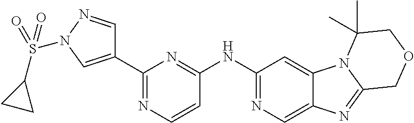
C1=NN(S(C2CC2)(=O)=O)C=C1C1=NC=CC(NC2=NC=C3C(=C2)N2C(=N3)COCC2(C)C)=N1
